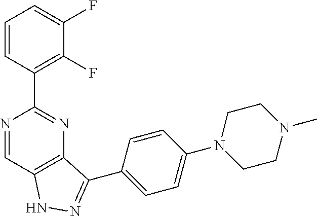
C1=CC(C2=NC3=C(C=N2)NN=C3C2=CC=C(N3CCN(C)CC3)C=C2)=C(F)C(F)=C1
